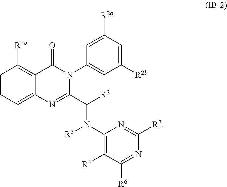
C1=CC=C2C(=C1[R1a])C(=O)N(C1=CC([R2b])=CC([R2a])=C1)C(C([R3])N(C1=C([R4])C([R6])=NC([R7])=N1)[R5])=N2
